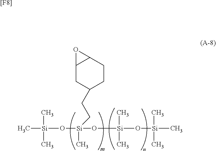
C[Si](C)(C)O[Si](C)(CCC1CCC2C(C1)O2)O[Si](C)(C)O[Si](C)(C)C.[[F8]]
